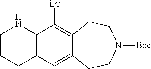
C12=C(C=C3C(=C1[iPr])CCN([Boc])CC3)CCCN2
